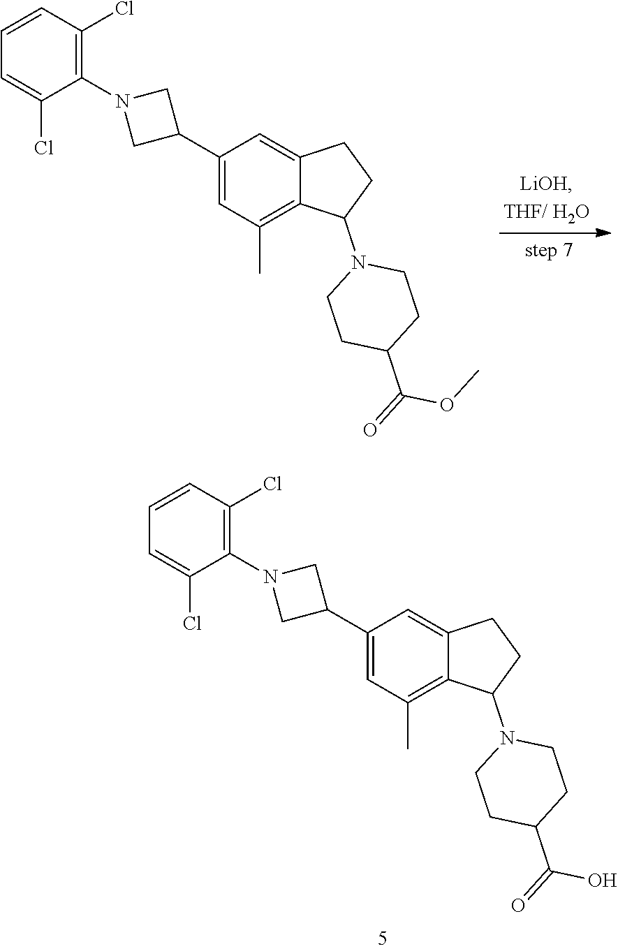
C1(C2CN(C3=C(Cl)C=CC=C3Cl)C2)=CC(C)=C2C(=C1)CCC2N1CCC(C(=O)OC)CC1.C1(C2CN(C3=C(Cl)C=CC=C3Cl)C2)=CC(C)=C2C(=C1)CCC2N1CCC(C(=O)O)CC1
